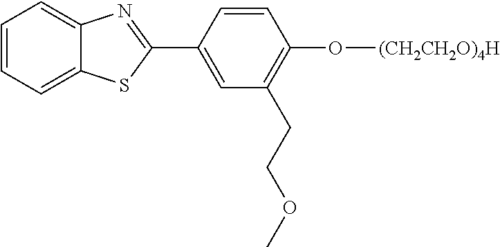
C1=CC=C2C(=C1)N=C(C1=CC(CCOC)=C(O[(CH2CH2O)4H])C=C1)S2
